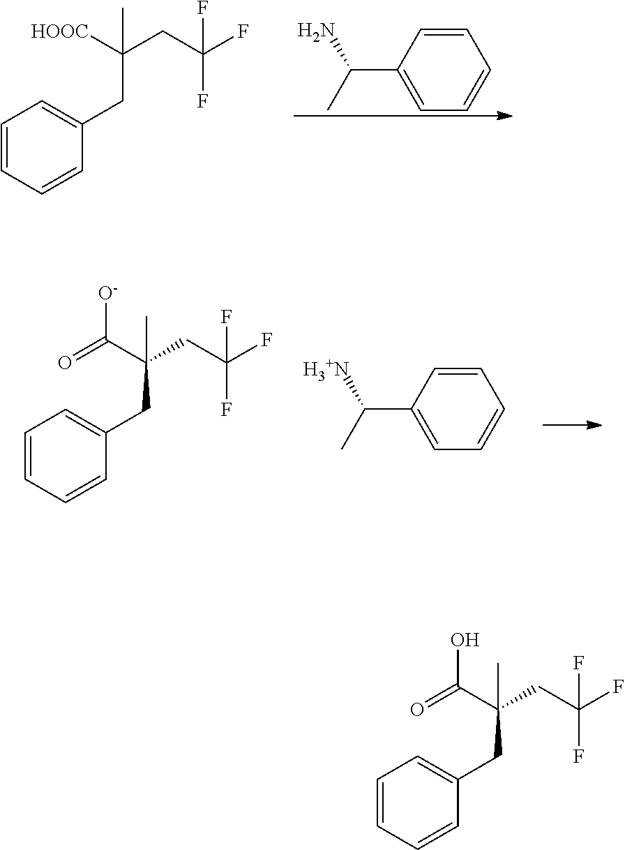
C1=CC(C(C)N)=CC=C1.C1=CC=CC(CC(CC(F)(F)F)([HOOC])C)=C1.C1=CC=CC(CC(CC(F)(F)F)(C(=O)[O-])C)=C1.C1=CC(C(C)[H3+N])=CC=C1.C1=CC=CC(CC(CC(F)(F)F)(C(=O)O)C)=C1
